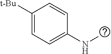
C1([t-Bu])=CC=C(NC)C=C1
